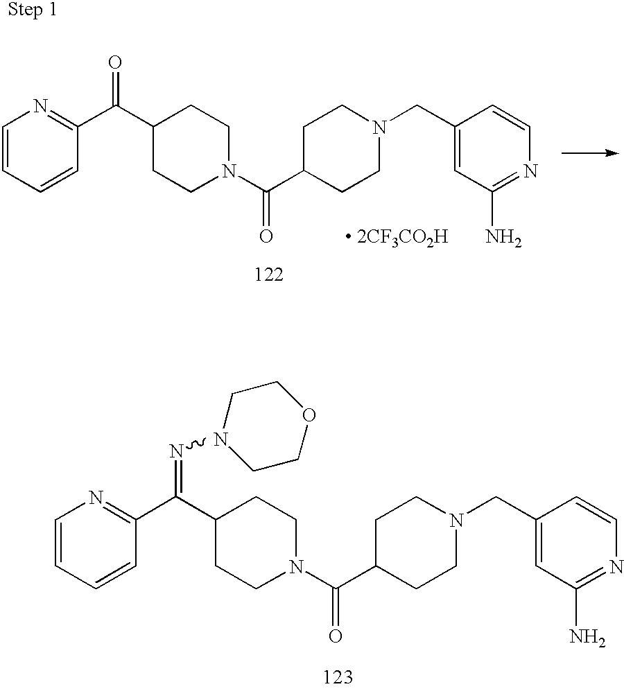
C1=CC=CC(C(C2CCN(C(C3CCN(CC4=CC(N)=NC=C4)CC3)=O)CC2)=O)=N1.[ 2CF3CO2H].C1=CC=CC(C(C2CCN(C(C3CCN(CC4=CC(N)=NC=C4)CC3)=O)CC2)=NN2CCOCC2)=N1
